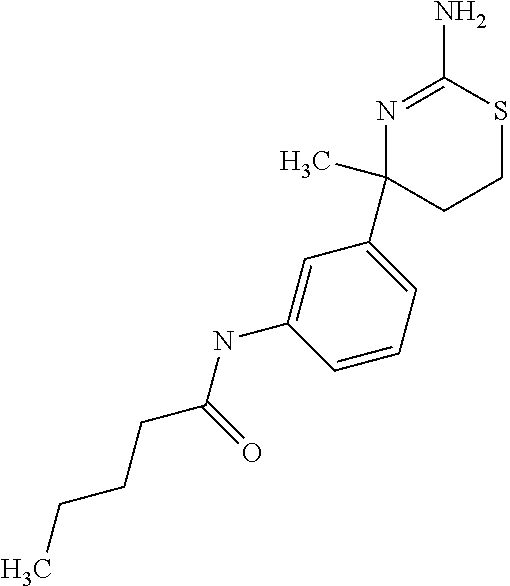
N(C1=CC(C2(C)CCSC(N)=N2)=CC=C1)C(CCCC)=O
